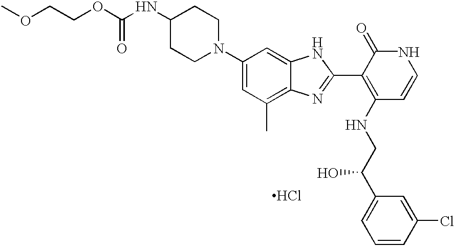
C1(N2CCC(NC(OCCOC)=O)CC2)=CC(C)=C2C(=C1)NC(C1=C(NCC(C3=CC=CC(Cl)=C3)O)C=CNC1=O)=N2.Cl
